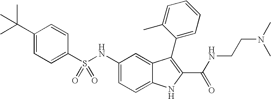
N(C1=CC=C2C(=C1)C(C1=CC=CC=C1C)=C(C(NCCN(C)C)=O)N2)S(C1=CC=C(C(C)(C)C)C=C1)(=O)=O
